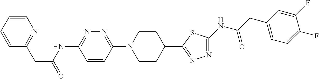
C1=CC=CN=C1CC(=O)NC1=NN=C(N2CCC(C3=NN=C(NC(CC4=CC=C(F)C(F)=C4)=O)S3)CC2)C=C1
